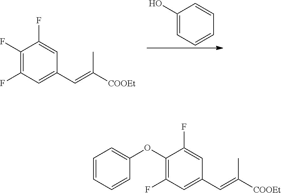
C1(F)=C(F)C=C(C=C([COOEt])C)C=C1F.C1(O)=CC=CC=C1.C1(OC2=CC=CC=C2)=C(F)C=C(C=C([COOEt])C)C=C1F
